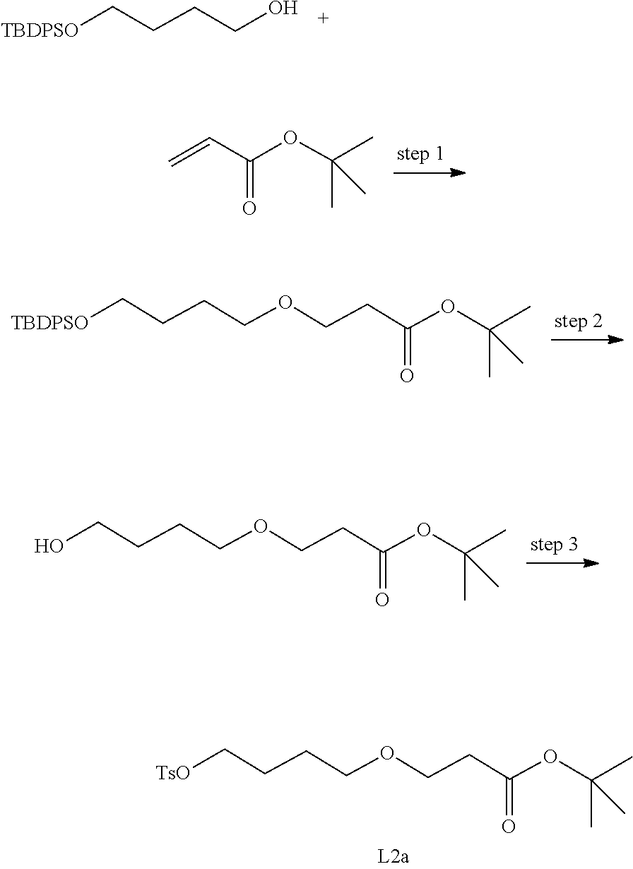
C(CCCO)[TBDPSO].C(C(=O)OC(C)(C)C)=C.C(CCOCCC(=O)OC(C)(C)C)C[TBDPSO].C(CCOCCC(=O)OC(C)(C)C)CO.C(CCOCCC(=O)OC(C)(C)C)C[TsO]
